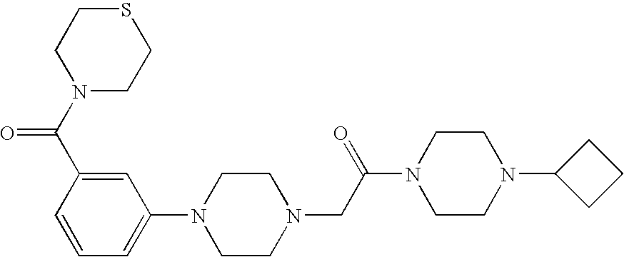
N1(C(C2=CC(N3CCN(CC(N4CCN(C5CCC5)CC4)=O)CC3)=CC=C2)=O)CCSCC1
